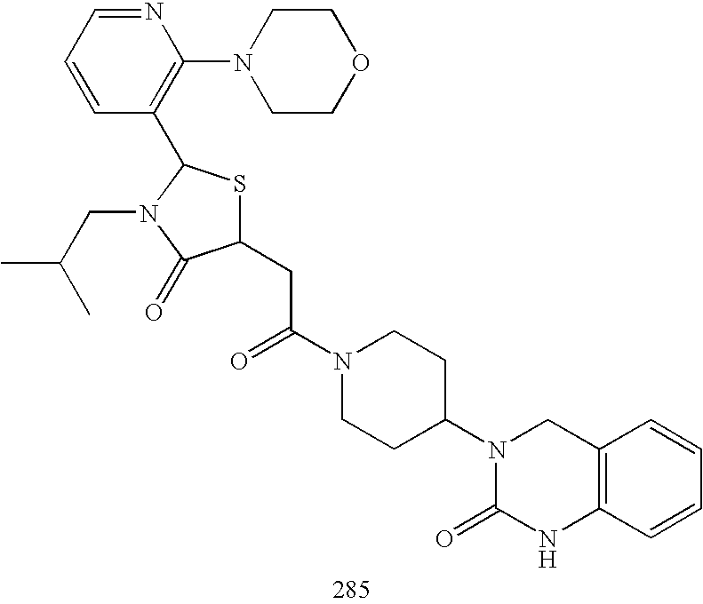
C1(CC(N2CCC(N3C(=O)NC4=C(C3)C=CC=C4)CC2)=O)SC(C2=C(N3CCOCC3)N=CC=C2)N(CC(C)C)C1=O
